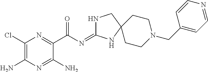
C1(Cl)=C(N)N=C(N)C(C(N=C2NCC3(N2)CCN(CC2=CC=NC=C2)CC3)=O)=N1
